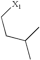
C(C)(CC[X1])C
